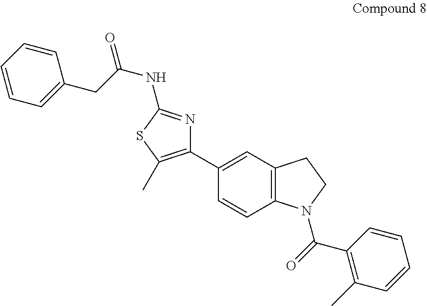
C1(C2=CC3=C(C=C2)N(C(=O)C2=C(C)C=CC=C2)CC3)=C(C)SC(NC(=O)CC2=CC=CC=C2)=N1
